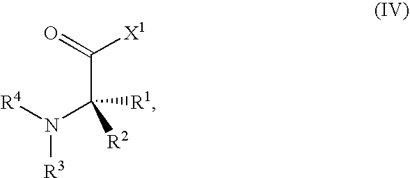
[R4]N(C(C([X1])=O)([R1])[R2])[R3]
